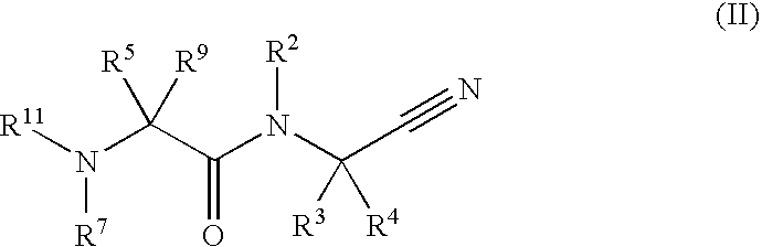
[R11]N(C(C(N(C(C#N)([R3])[R4])[R2])=O)([R5])[R9])[R7]
